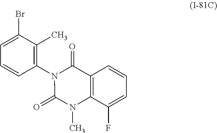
C1=C(Br)C(C)=C(N2C(=O)C3=C(C(F)=CC=C3)N(C)C2=O)C=C1
